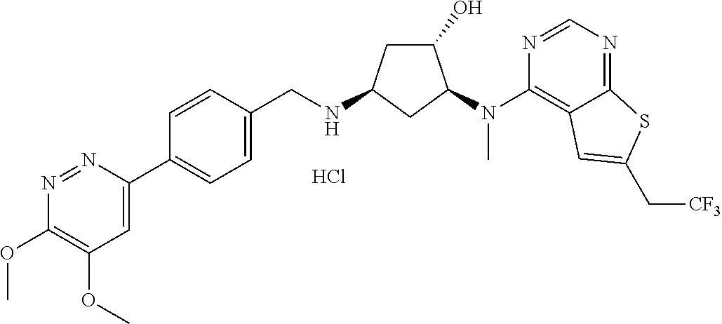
Cl.C1(OC)=C(OC)C=C(C2=CC=C(CNC3CC(O)C(N(C4=C5C(=NC=N4)SC(C[CF3])=C5)C)C3)C=C2)N=N1
